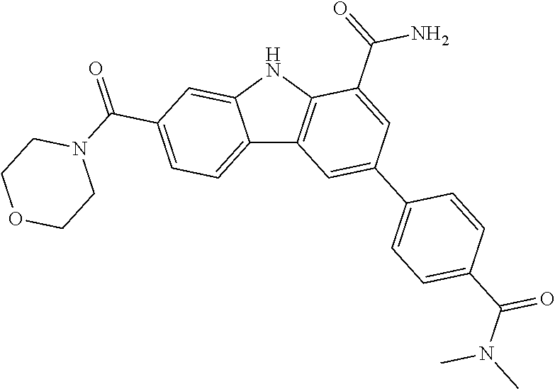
C12=CC=C(C(=O)N3CCOCC3)C=C1NC1=C2C=C(C2=CC=C(C(N(C)C)=O)C=C2)C=C1C(=O)N
